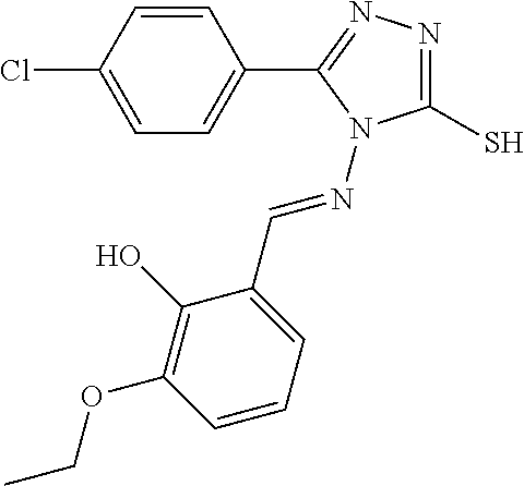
C1=C(Cl)C=CC(C2=NN=C(S)N2N=CC2=CC=CC(OCC)=C2O)=C1
